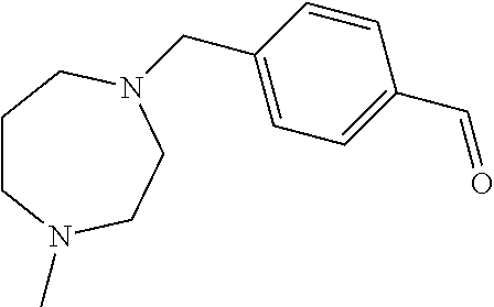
C1CN(C)CCN(CC2=CC=C(C=O)C=C2)C1
